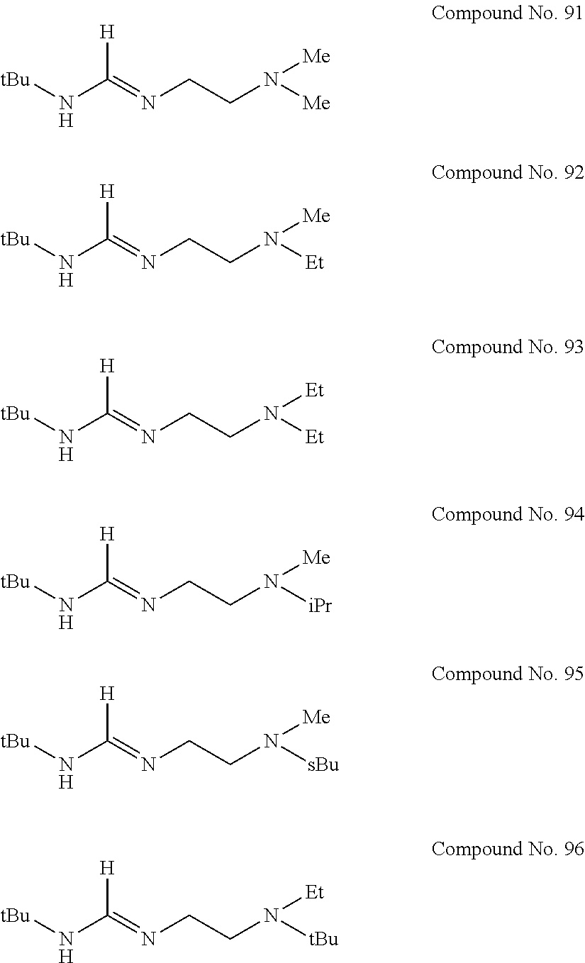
[tBu]NC(=NCCN([Me])[Me])[H].[tBu]NC(=NCCN([Et])[Me])[H].[tBu]NC(=NCCN([Et])[Et])[H].[tBu]NC(=NCCN([iPr])[Me])[H].[tBu]NC(=NCCN([sBu])[Me])[H].[tBu]NC(=NCCN([tBu])[Et])[H]
